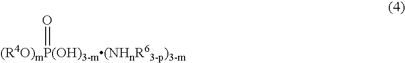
[(R4O)mP(OH)3-m(NHnR63-p)3-m]=O
